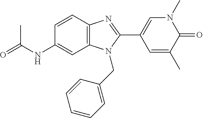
N1(C)C=C(C2=NC3=C(N2CC2=CC=CC=C2)C=C(NC(=O)C)C=C3)C=C(C)C1=O
